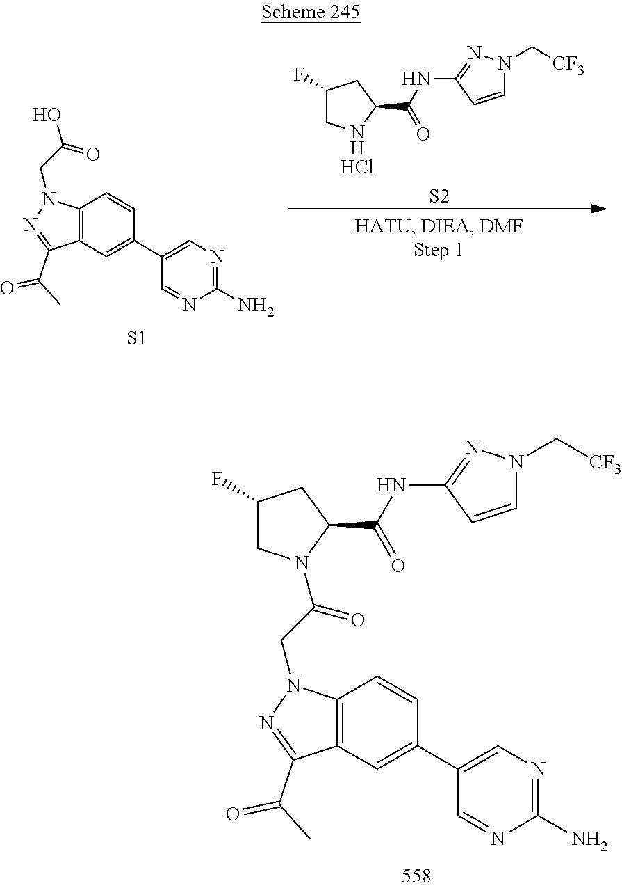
C12=C(C=C(C3=CN=C(N)N=C3)C=C1)C(C(=O)C)=NN2CC(=O)N1CC(F)CC1C(=O)NC1=NN(C[CF3])C=C1.C12=C(C=C(C3=CN=C(N)N=C3)C=C1)C(C(=O)C)=NN2CC(O)=O.[S1].[S2].Cl.C1(F)CNC(C(=O)NC2=NN(C[CF3])C=C2)C1
